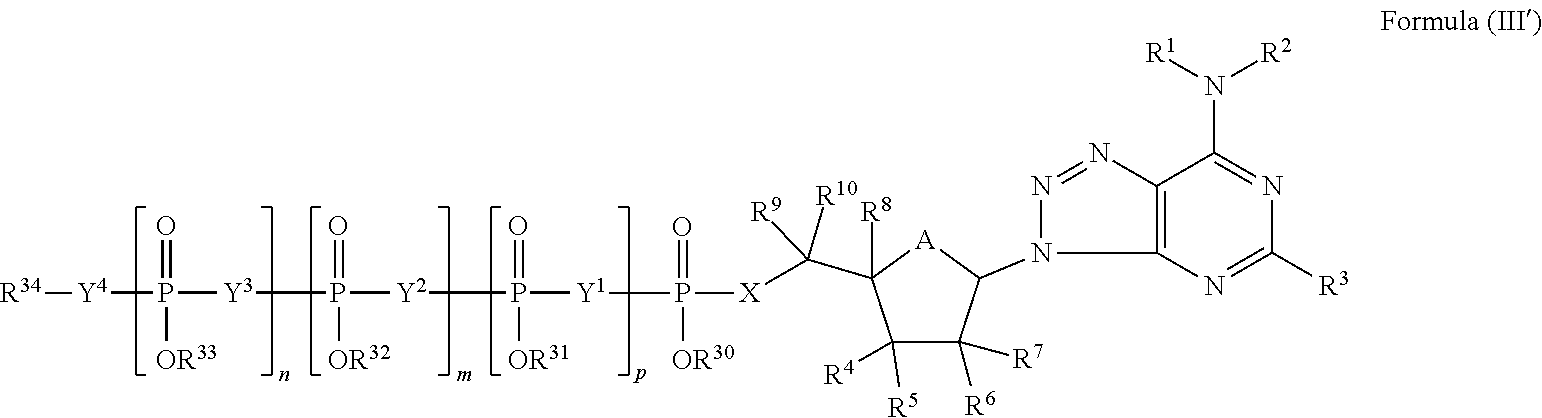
C1([R3])=NC2=C(N=NN2C2C([R7])([R6])C([R4])([R5])C(C([X]P([Y1]P(=O)([OR31])[Y2]P(=O)([OR32])[Y3]P(=O)([OR33])[Y4][R34])(=O)[OR30])([R9])[R10])([R8])[A]2)C(N([R1])[R2])=N1
